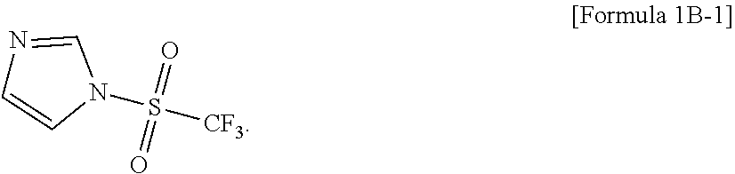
N1=CN(S(=O)(=O)[CF3])C=C1
